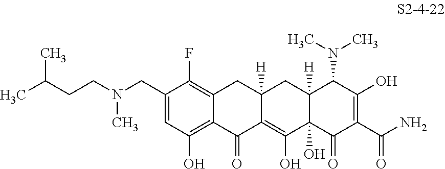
C1(CN(CCC(C)C)C)=CC(O)=C2C(=C1F)CC1([H])C(=C(O)C3(O)C([H])(C1)C(N(C)C)C(O)=C(C(N)=O)C3=O)C2=O
